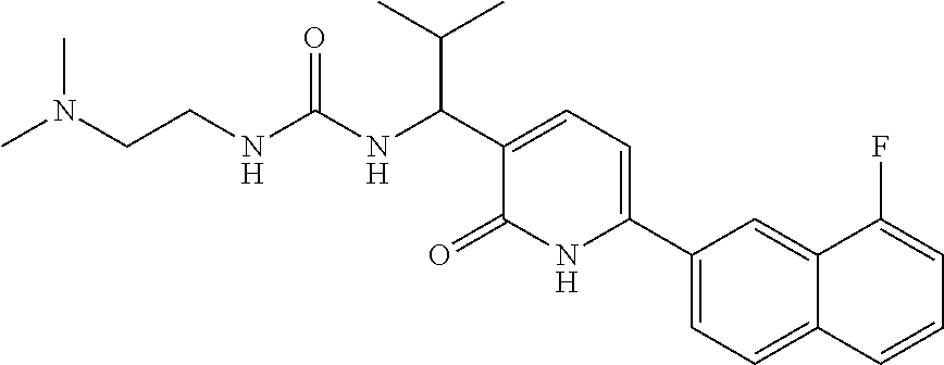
C1(C2=CC=C(C(C(C)C)NC(NCCN(C)C)=O)C(=O)N2)=CC=C2C(=C1)C(F)=CC=C2
